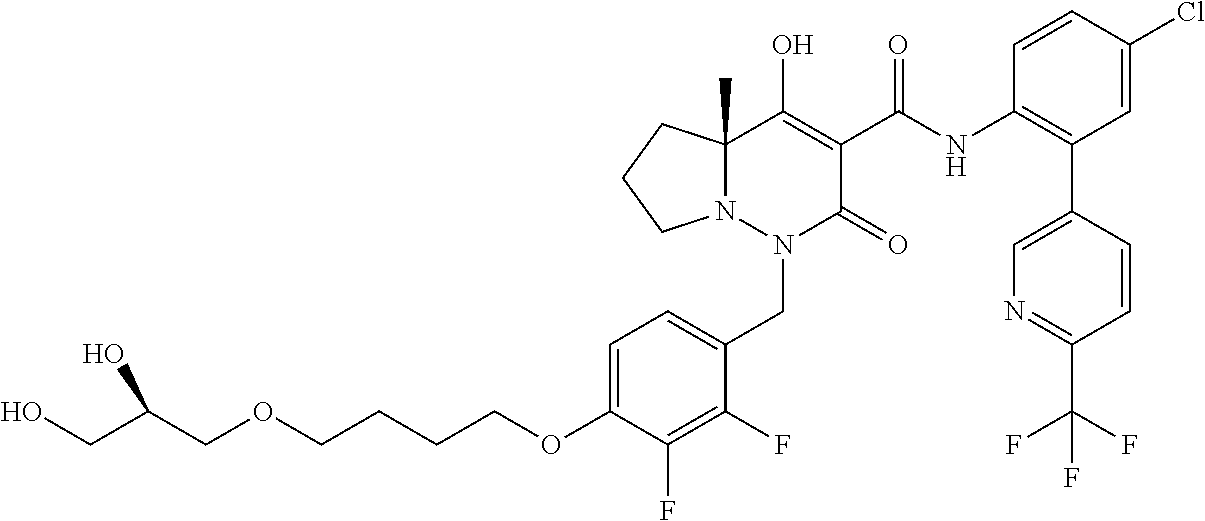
C1(NC(=O)C2=C(O)C3(C)N(N(CC4=CC=C(OCCCCOCC(CO)O)C(F)=C4F)C2=O)CCC3)=C(C2=CN=C(C(F)(F)F)C=C2)C=C(Cl)C=C1
